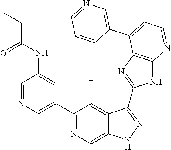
C1=NC=C(C2=NC=C3C(=C2F)C(C2=NC4=C(N2)N=CC=C4C2=CN=CC=C2)=NN3)C=C1NC(CC)=O
